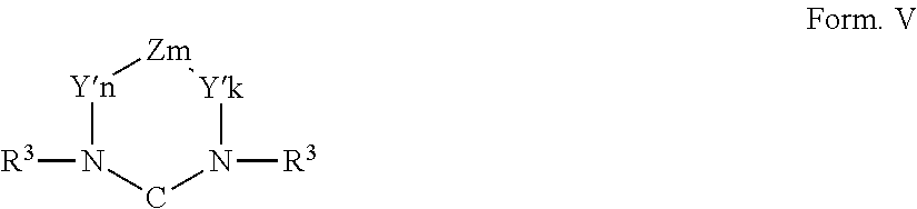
[Yn]1N([R3])CN([R3])[Yk][Zm]1
